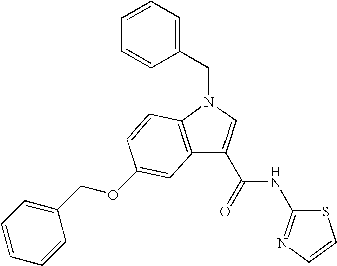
C12=C(N(CC3=CC=CC=C3)C=C1C(NC1=NC=CS1)=O)C=CC(OCC1=CC=CC=C1)=C2
